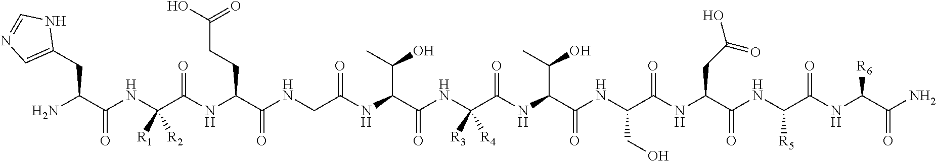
NC(C(NC(C(NC(C(NCC(NC(C(NC(C(NC(C(NC(C(NC(C(NC(C(NC([R6])C(N)=O)=O)[R5])=O)CC(O)=O)=O)CO)=O)C(C)O)=O)([R4])[R3])=O)C(C)O)=O)=O)CCC(=O)O)=O)([R1])[R2])=O)CC1=CN=CN1
